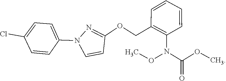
C1=CN(C2=CC=C(Cl)C=C2)N=C1OCC1=C(N(C(=O)OC)OC)C=CC=C1
